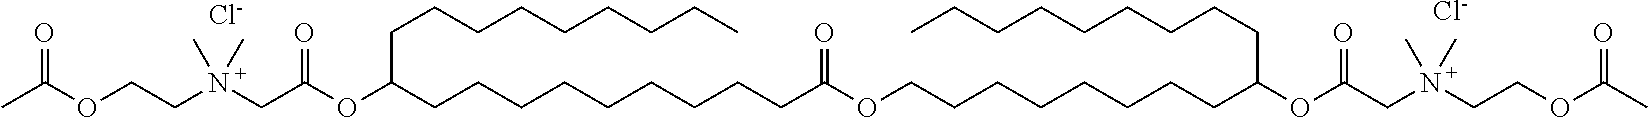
CC(OCCN(CC(OC(CCCCCCCCCC(OCCCCCCCCC(OC(CN(CCOC(C)=O)(C)C)=O)CCCCCCCCC)=O)CCCCCCCCC)=O)(C)C)=O.[Cl-].[Cl-]
